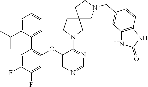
C1(N2CCC3(C2)CN(CC2=CC4=C(C=C2)NC(=O)N4)CC3)=NC=NC=C1OC1=C(C2=CC=CC=C2C(C)C)C=C(F)C(F)=C1
